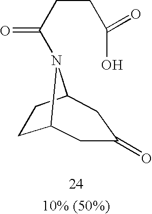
C12CCC(N1C(CCC(O)=O)=O)CC(=O)C2
